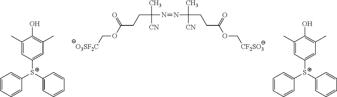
[S+](C1=CC(C)=C(O)C(C)=C1)(C1=CC=CC=C1)C1=CC=CC=C1.[O3SF2C]COC(CCC(C)([CN])N=NC(C)([CN])CCC(OC[CF2SO3])=O)=O.[S+](C1=CC(C)=C(O)C(C)=C1)(C1=CC=CC=C1)C1=CC=CC=C1
